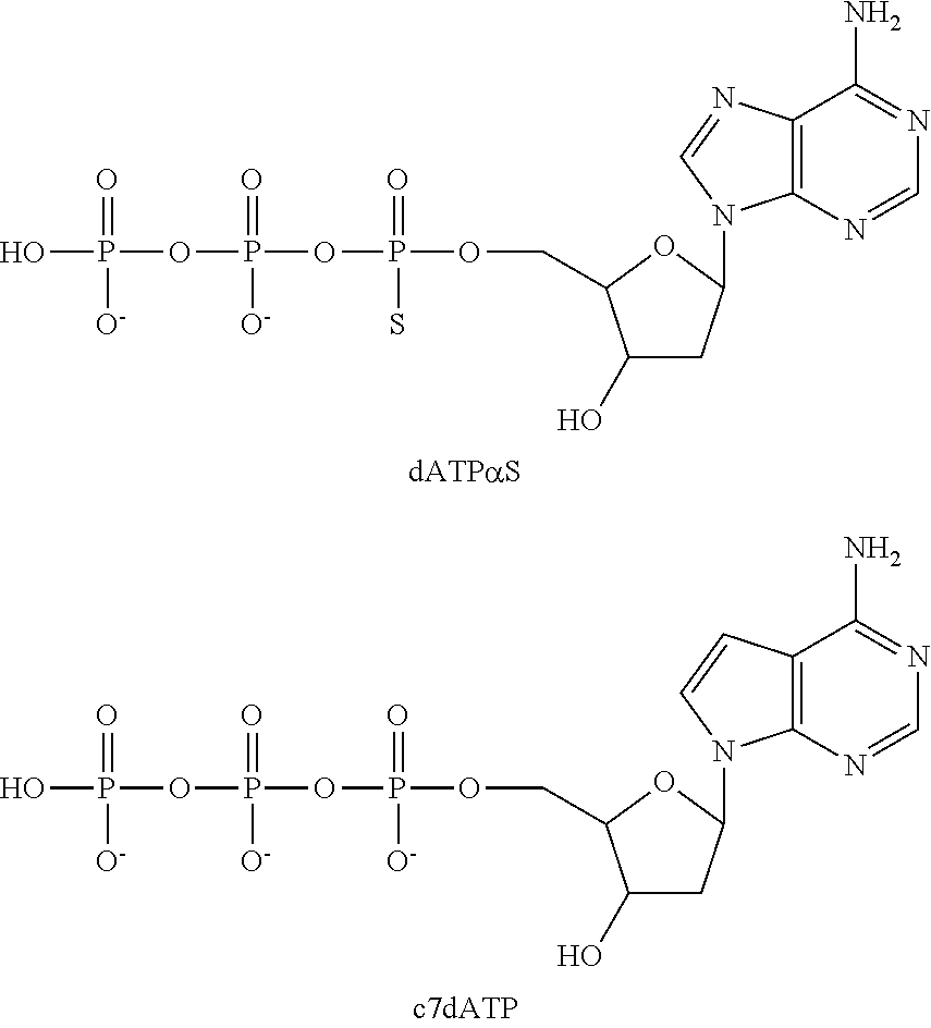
OP(=O)(OP(=O)([O-])OP(=O)(OCC1C(O)CC(N2C3=C(C(N)=NC=N3)N=C2)O1)S)[O-].OP(=O)(OP(=O)([O-])OP(=O)(OCC1C(O)CC(N2C3=C(C(N)=NC=N3)C=C2)O1)[O-])[O-]
